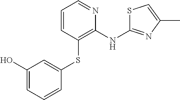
C1=CC(SC2=CC(O)=CC=C2)=C(NC2=NC(C)=CS2)N=C1
